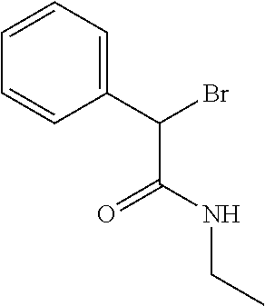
C1(C(Br)C(NCC)=O)=CC=CC=C1
